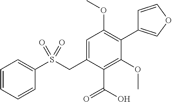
S(CC1=CC(OC)=C(C2=COC=C2)C(OC)=C1C(O)=O)(=O)(=O)C1=CC=CC=C1
